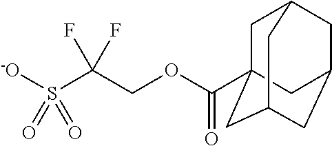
C1C2(C(OCC(S([-O])(=O)=O)(F)F)=O)CC3CC(CC1C3)C2
